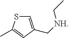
C1=C(C[NH]CC)C=C(C)S1
